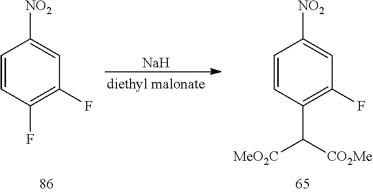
C1=CC(F)=C(F)C=C1[NO2].[Na].C1=CC(C([CO2Me])[MeO2C])=C(F)C=C1[NO2]
